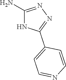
NC1=NN=C(C2=CC=NC=C2)N1
